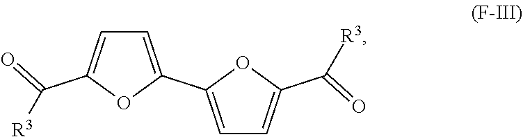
C1=C(C2=CC=C(C(=O)[R3])O2)OC(C(=O)[R3])=C1
